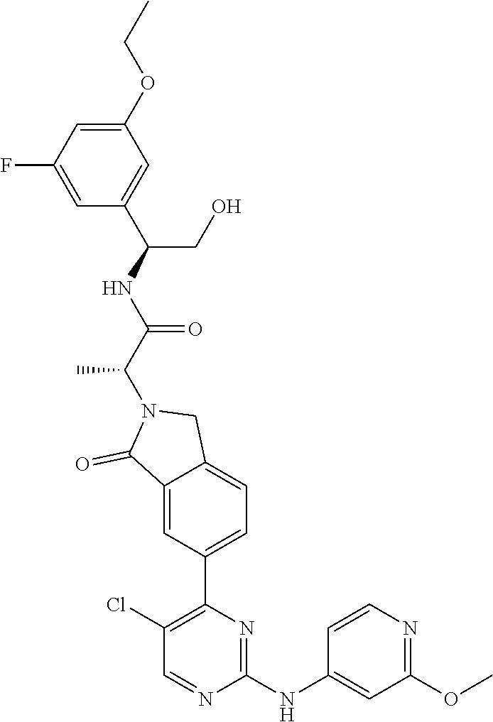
C1(OCC)=CC(F)=CC(C(NC(C(N2C(=O)C3=CC(C4=C(Cl)C=NC(NC5=CC(OC)=NC=C5)=N4)=CC=C3C2)C)=O)CO)=C1
